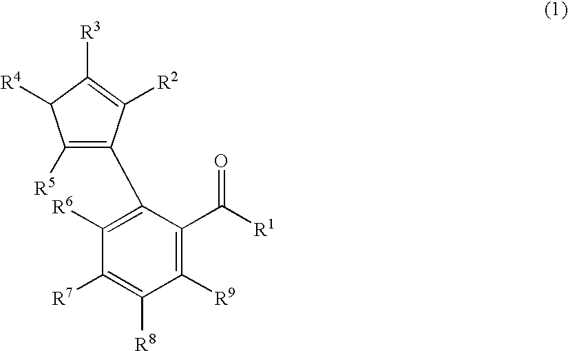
C1([R5])=C(C2=C([R6])C([R7])=C([R8])C([R9])=C2C([R1])=O)C([R2])=C([R3])C1[R4]
